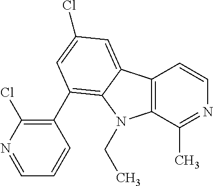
C12=C(C(C)=NC=C1)N(CC)C1=C(C3=C(Cl)N=CC=C3)C=C(Cl)C=C21
